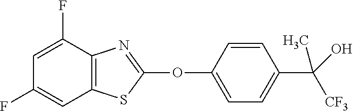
C1(OC2=NC3=C(S2)C=C(F)C=C3F)=CC=C(C(O)([CF3])C)C=C1
